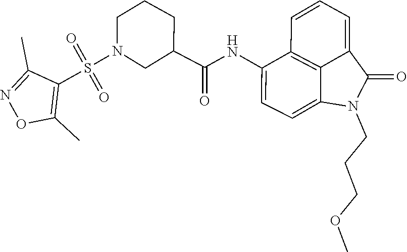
C1(C(NC2=CC=C3C4=C2C=CC=C4C(=O)N3CCCOC)=O)CN(S(=O)(=O)C2=C(C)ON=C2C)CCC1
